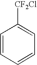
C1=CC=CC=C1[CF2Cl]
